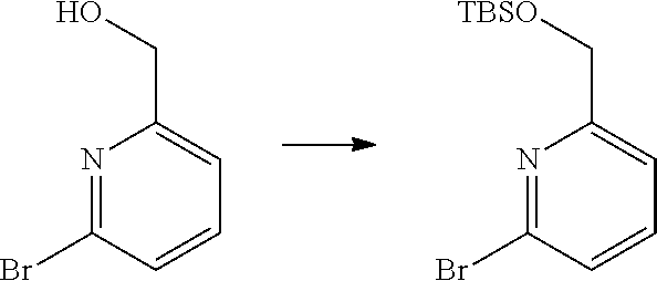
N1=C(Br)C=CC=C1CO.N1=C(Br)C=CC=C1C[TBSO]
